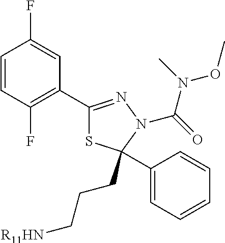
C1=CC(F)=C(C2=NN(C(=O)N(C)OC)C(C3=CC=CC=C3)(CCC[R11HN])S2)C=C1F
